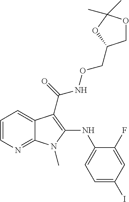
C1=CN=C2C(=C1)C(C(=O)NOCC1COC(C)(C)O1)=C(NC1=CC=C(I)C=C1F)N2C
